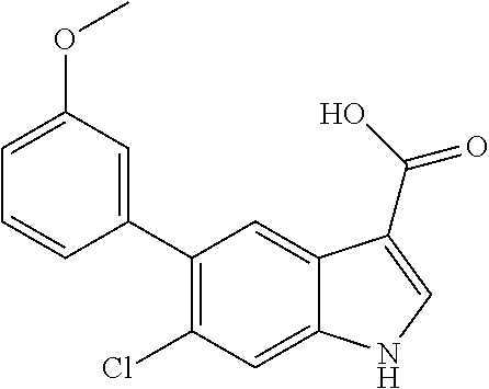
C1=C(OC)C=C(C2=C(Cl)C=C3C(=C2)C(C(O)=O)=CN3)C=C1
